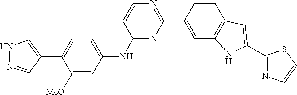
C1=CC2=C(C=C1C1=NC=CC(NC3=CC=C(C4=CNN=C4)C([MeO])=C3)=N1)NC(C1=NC=CS1)=C2
